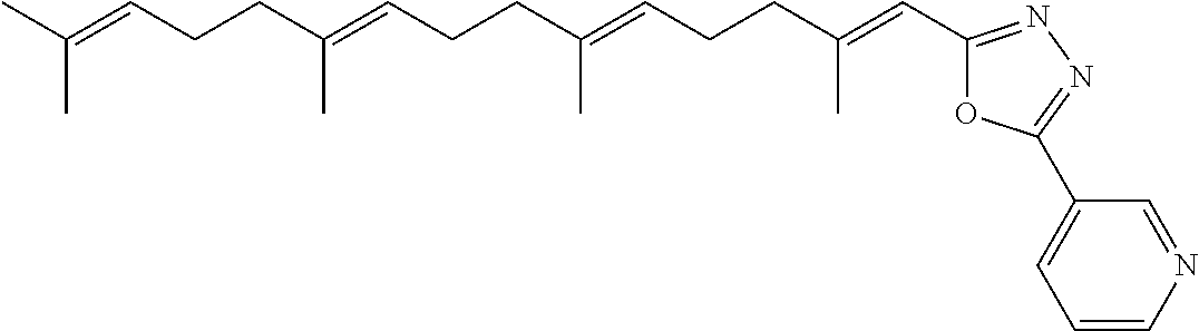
C(C(=CCCC(=CC1=NN=C(C2=CC=CN=C2)O1)C)C)CC=C(C)CCC=C(C)C
